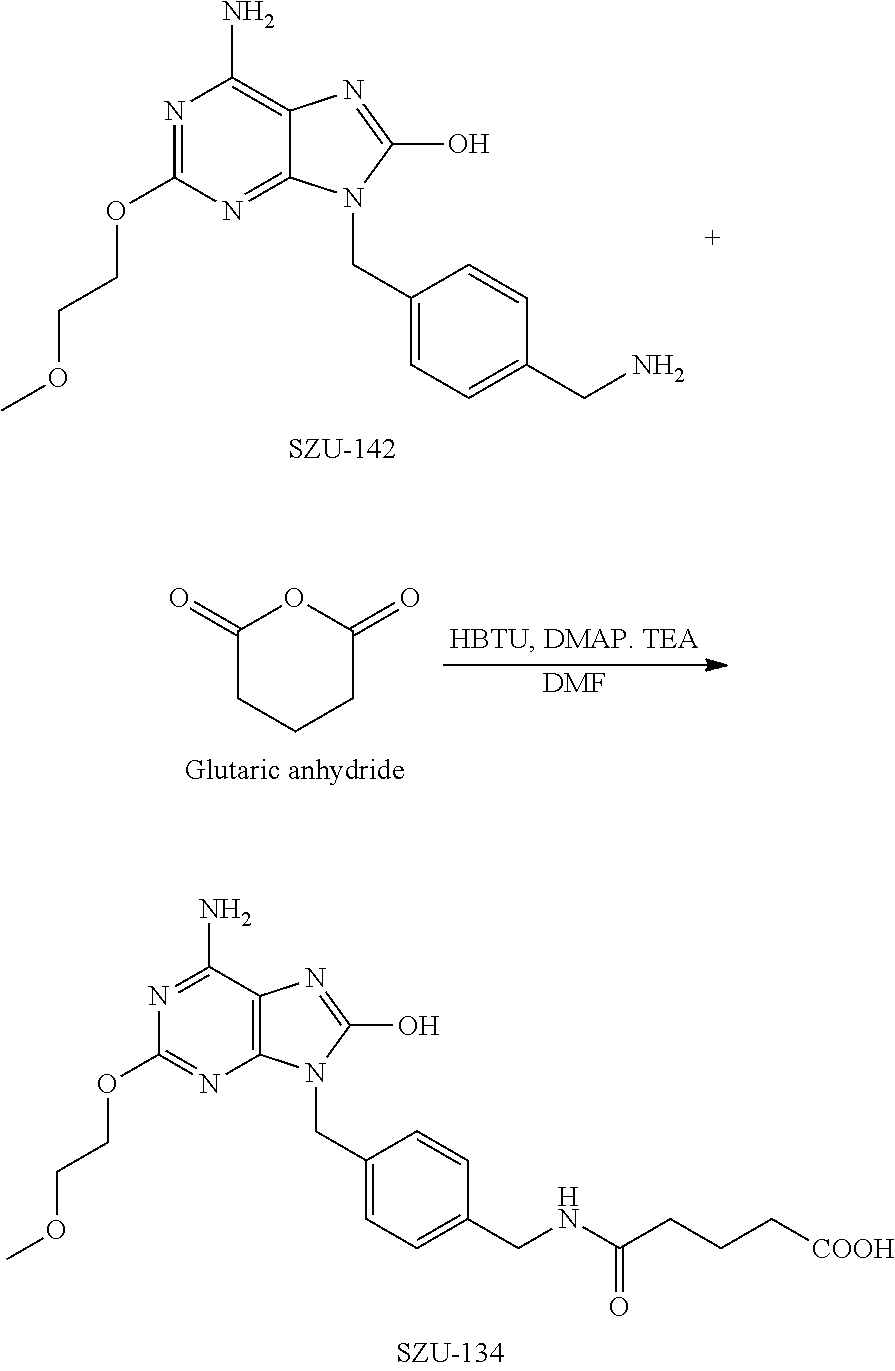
N1=C(OCCOC)N=C2C(=C1N)N=C(O)N2CC1=CC=C(CN)C=C1.C1(=O)CCCC(=O)O1.[DMF].N1=C(N)C2=C(N=C1OCCOC)N(CC1=CC=C(CNC(CCC[COOH])=O)C=C1)C(O)=N2
